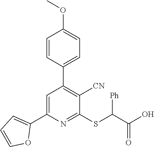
C1(C2=CC=CO2)=CC(C2=CC=C(OC)C=C2)=C([CN])C(SC([Ph])C(O)=O)=N1
